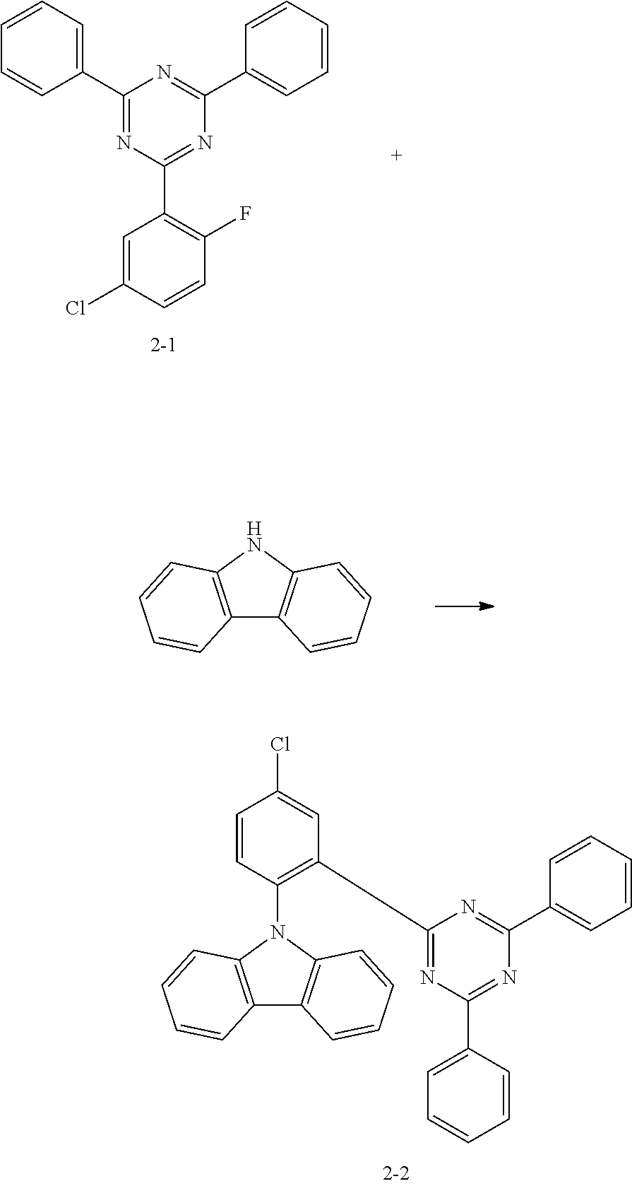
C1(C2=CC=CC=C2)=NC(C2=C(F)C=CC(Cl)=C2)=NC(C2=CC=CC=C2)=N1.C12=C(NC3=C1C=CC=C3)C=CC=C2.C12=C(N(C3=C(C4=NC(C5=CC=CC=C5)=NC(C5=CC=CC=C5)=N4)C=C(Cl)C=C3)C3=C1C=CC=C3)C=CC=C2
